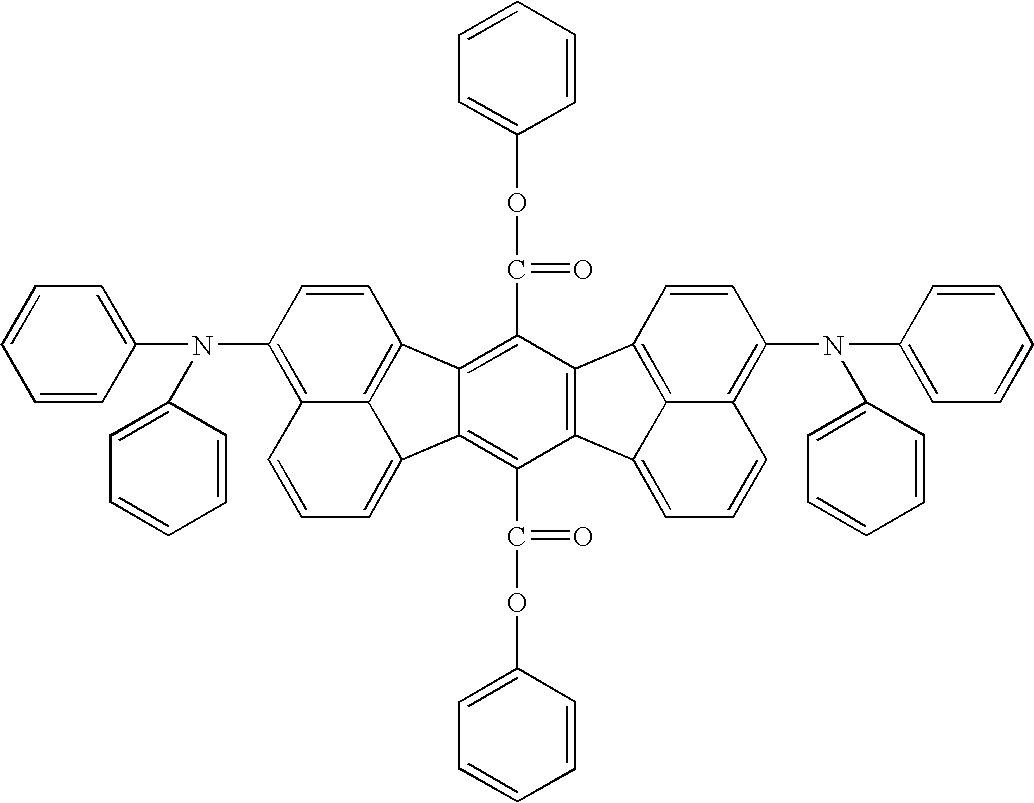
C1(N(C2=CC=CC=C2)C2=CC=CC=C2)=C2C3=C(C=C1)C1=C(C(OC4=CC=CC=C4)=O)C4=C(C(C(=O)OC5=CC=CC=C5)=C1C3=CC=C2)C1=CC=CC2=C(N(C3=CC=CC=C3)C3=CC=CC=C3)C=CC4=C21
